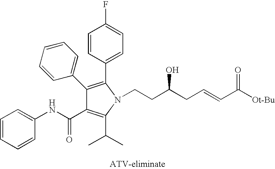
C1=CC=CC(NC(C2=C(C(C)C)N(CCC(CC=CC([Ot-Bu])=O)O)C(C3=CC=C(F)C=C3)=C2C2=CC=CC=C2)=O)=C1
